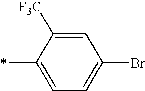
C1([F3C])=CC(Br)=CC=C1*
